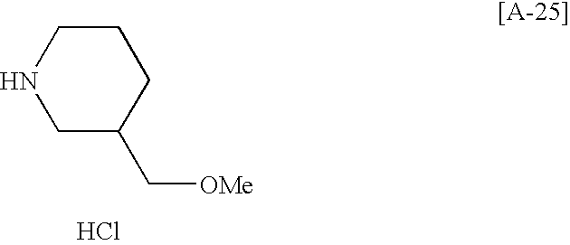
C1C(C[OMe])CCCN1.Cl
